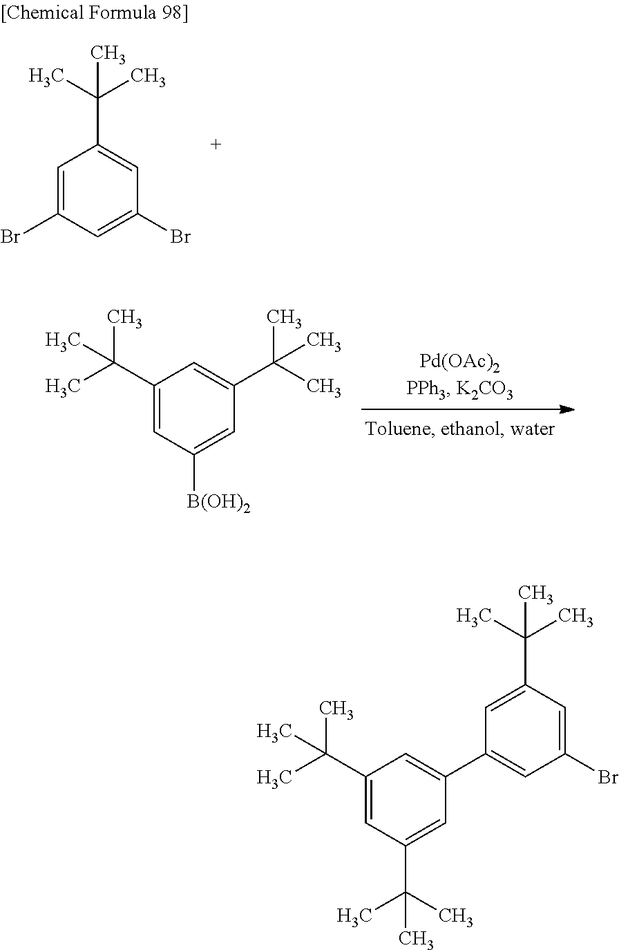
C1=C(Br)C=C(Br)C=C1C(C)(C)C.C1=C([B(OH)2])C=C(C(C)(C)C)C=C1C(C)(C)C.C1=C(C(C)(C)C)C=C(Br)C=C1C1=CC(C(C)(C)C)=CC(C(C)(C)C)=C1
